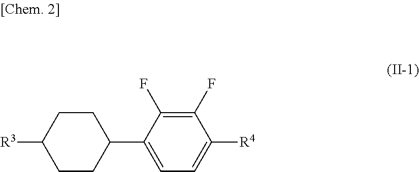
C1(F)=C(F)C(C2CCC([R3])CC2)=CC=C1[R4]
